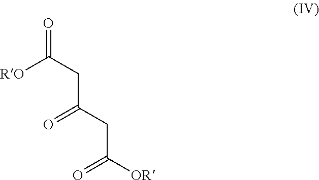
O=C(CC(CC([OR])=O)=O)[RO]
